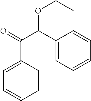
C1=CC(C(=O)C(C2=CC=CC=C2)OCC)=CC=C1
